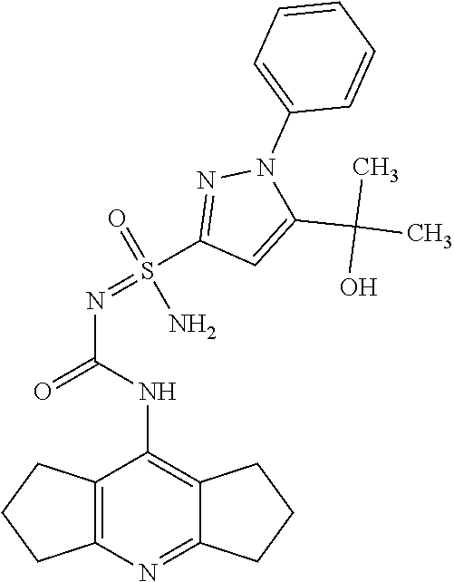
C12=C(N=C3C(=C1NC(N=S(C1=NN(C4=CC=CC=C4)C(C(C)(C)O)=C1)(N)=O)=O)CCC3)CCC2
